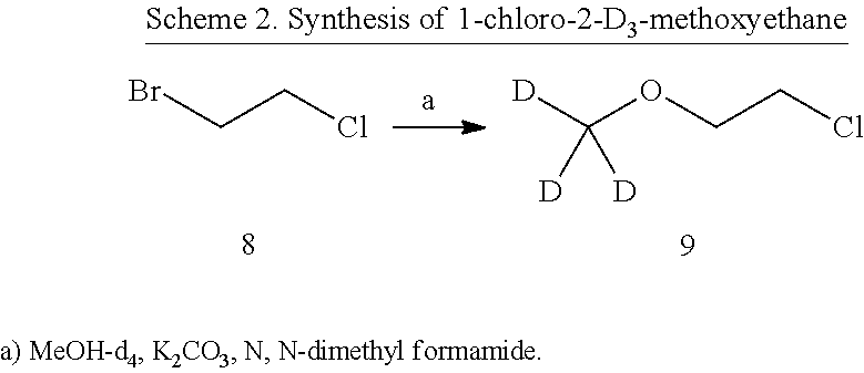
BrCCCl.O(CCCl)C([D])([D])[D]
